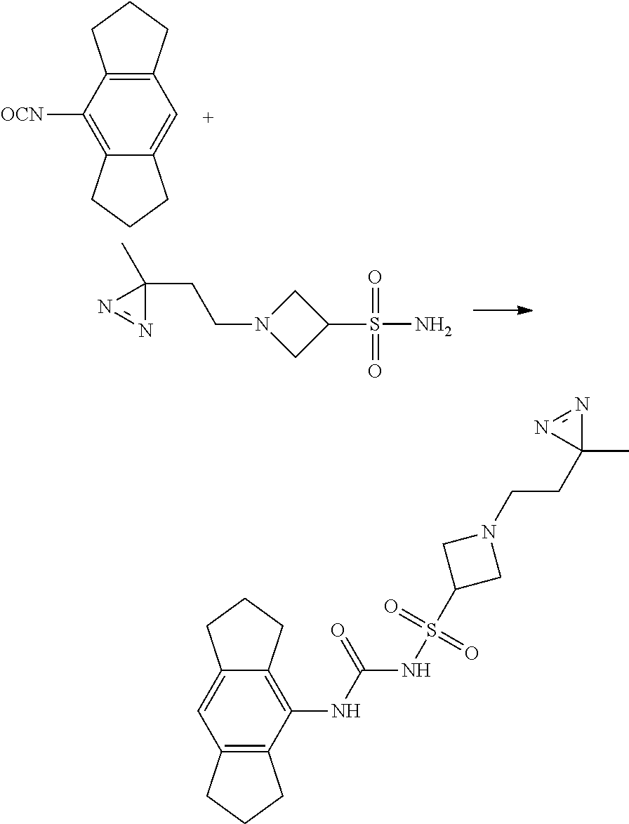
C1=C2C(=C([OCN])C3=C1CCC3)CCC2.C1(CCN2CC(S(N)(=O)=O)C2)(C)N=N1.C1(NC(NS(C2CN(CCC3(C)N=N3)C2)(=O)=O)=O)=C2C(=CC3=C1CCC3)CCC2
